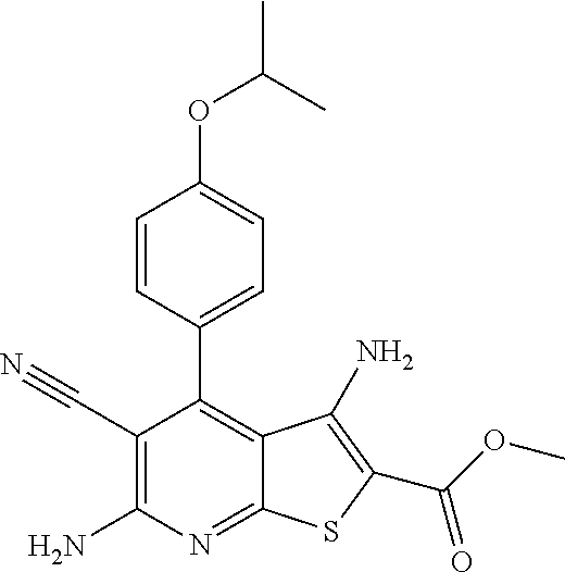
C1=CC(C2=C3C(=NC(N)=C2C#N)SC(C(=O)OC)=C3N)=CC=C1OC(C)C
